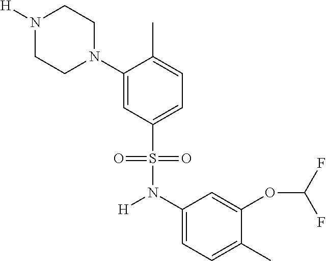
N1([H])CCN(C2=CC(S(N([H])C3=CC=C(C)C(OC(F)F)=C3)(=O)=O)=CC=C2C)CC1
